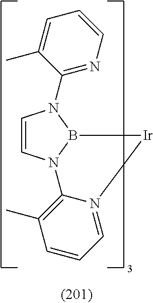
C1=CN2B(N1C1=NC=CC=C1C)[Ir]N1=CC=CC(C)=C21
